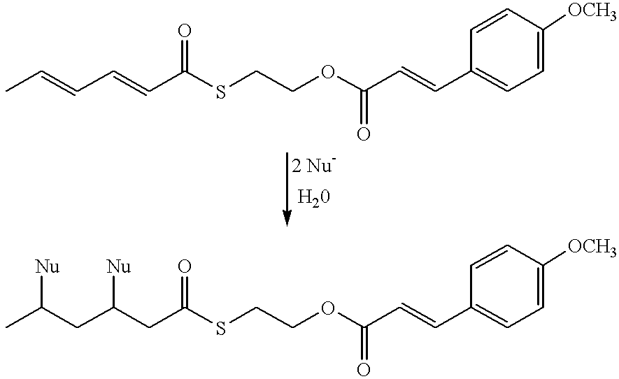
C(C=CC(SCCOC(C=CC1=CC=C([OCH3])C=C1)=O)=O)=CC.C(C(CC(SCCOC(C=CC1=CC=C([OCH3])C=C1)=O)=O)[Nu])C(C)[Nu]
